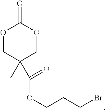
O1CC(C)(C(=O)OCCCBr)COC1=O
